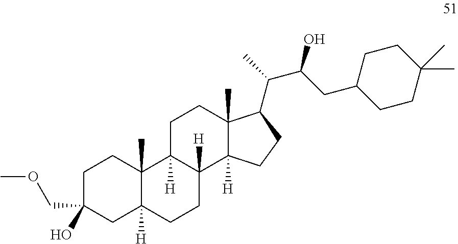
C1C(COC)(O)CC2([H])C(C)(C1)C1([H])C([H])(CC2)C2([H])C(C)(CC1)C(C(C)C(CC1CCC(C)(C)CC1)O)CC2
